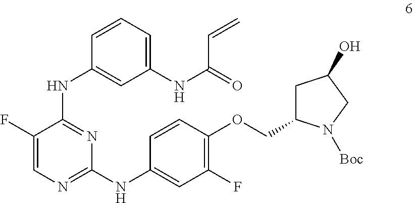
C1(F)=CN=C(NC2=CC(F)=C(OCC3CC(O)CN3[Boc])C=C2)N=C1NC1=CC(NC(=O)C=C)=CC=C1
